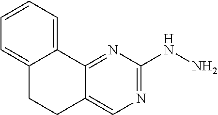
C12=CC=CC=C1CCC1=CN=C(NN)N=C21
